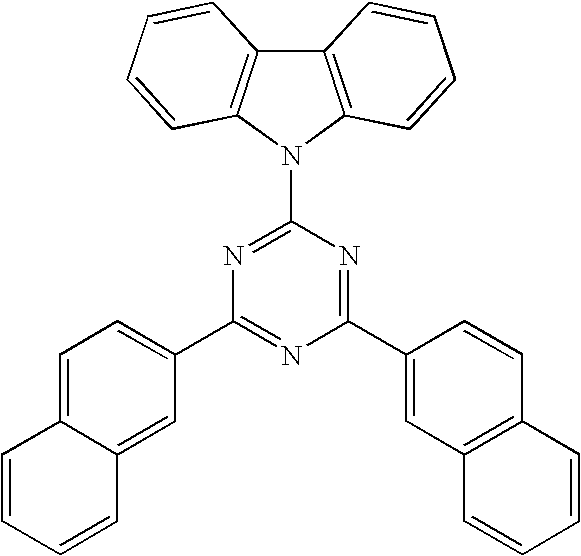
C1(C2=CC=C3C(=C2)C=CC=C3)=NC(C2=CC3=C(C=C2)C=CC=C3)=NC(N2C3=C(C4=C2C=CC=C4)C=CC=C3)=N1
